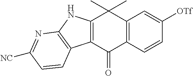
C12=C(C(=O)C3=C(C1(C)C)C=C([OTf])C=C3)C1=C(N2)N=C([NC])C=C1
